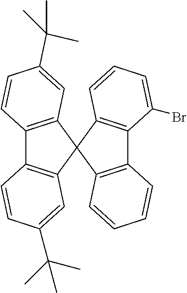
C12=C(C=C(C(C)(C)C)C=C1)C1(C3=C2C=CC(C(C)(C)C)=C3)C2=C(C3=C1C=CC=C3)C(Br)=CC=C2
